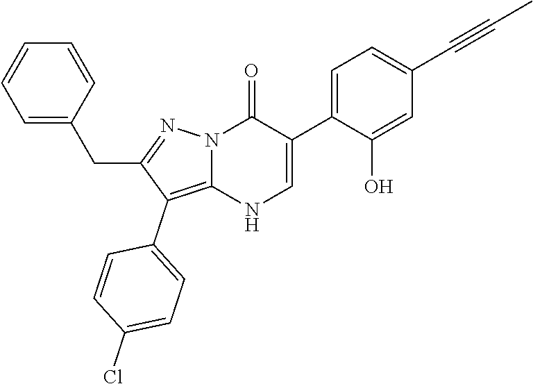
O=C1N2C(=C(C3=CC=C(Cl)C=C3)C(CC3=CC=CC=C3)=N2)NC=C1C1=CC=C(C#CC)C=C1O
